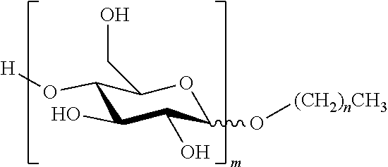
C1(O[H])C(O)C(O)C(O[(CH2)nCH3])OC1CO
